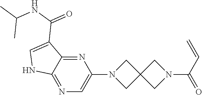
C1C2(CN(C(C=C)=O)C2)CN1C1=CN=C2C(=N1)C(C(=O)NC(C)C)=CN2
